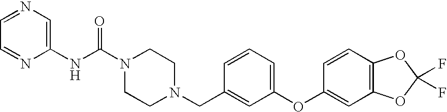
C1=NC(NC(N2CCN(CC3=CC(OC4=CC5=C(C=C4)OC(F)(F)O5)=CC=C3)CC2)=O)=CN=C1
